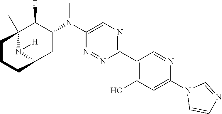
C1(C2=C(O)C=C(N3C=CN=C3)N=C2)=NC=C(N(C2C(F)C3(C)N([H])C(C2)CCC3)C)N=N1
